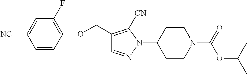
C1=CC(OCC2=C([CN])N(C3CCN(C(=O)OC(C)C)CC3)N=C2)=C(F)C=C1[NC]
